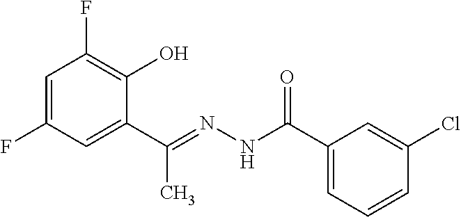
C1=C(F)C=C(C(=NNC(C2=CC=CC(Cl)=C2)=O)C)C(O)=C1F
